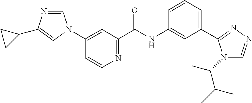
C1=CN=C(C(NC2=CC(C3=NN=CN3C(C)C(C)C)=CC=C2)=O)C=C1N1C=NC(C2CC2)=C1
